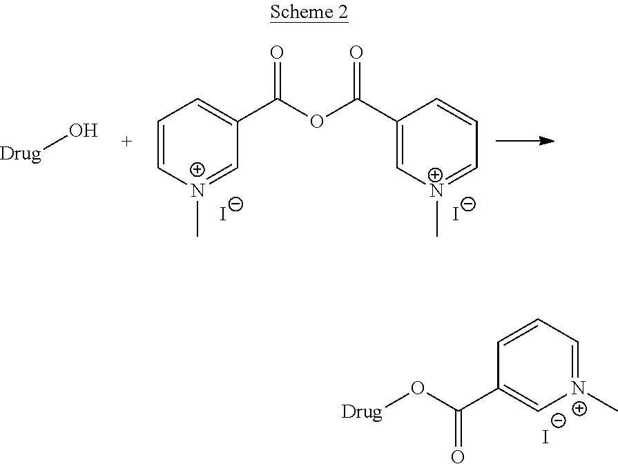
O[Drug].C1=C[N+](C)=CC(C(OC(C2=C[N+](C)=CC=C2)=O)=O)=C1.[I-].[I-].[Drug]OC(C1=C[N+](C)=CC=C1)=O.[I-]
